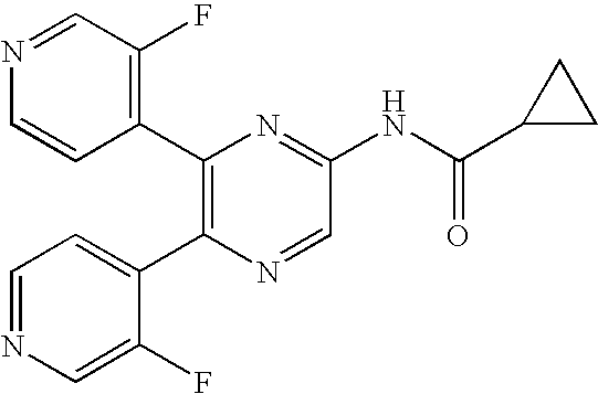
C1(C2=C(C3=CC=NC=C3F)N=CC(NC(C3CC3)=O)=N2)=C(F)C=NC=C1
